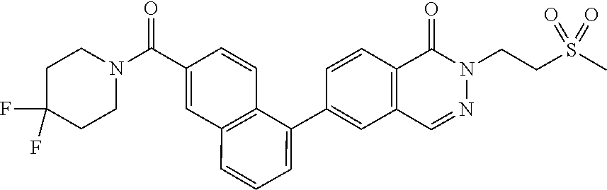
C1(C2=CC=CC3=C2C=CC(C(N2CCC(F)(F)CC2)=O)=C3)=CC2=C(C=C1)C(=O)N(CCS(C)(=O)=O)N=C2
